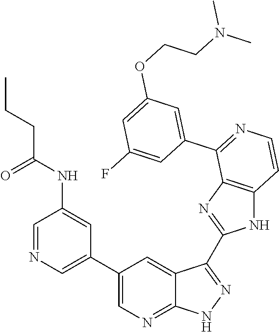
C1=NC=C(C2=CN=C3C(=C2)C(C2=NC4=C(N2)C=CN=C4C2=CC(OCCN(C)C)=CC(F)=C2)=N[N H]3)C=C1NC(CCC)=O
